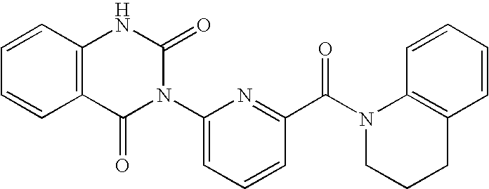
C12=C(C=CC=C1)NC(=O)N(C1=CC=CC(C(N3C4=C(C=CC=C4)CCC3)=O)=N1)C2=O
